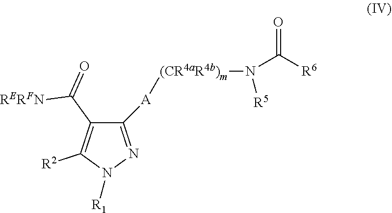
C1([A][(CR4aR4b)m]N(C(=O)[R6])[R5])=NN([R1])C([R2])=C1C(=O)[RERFN]
